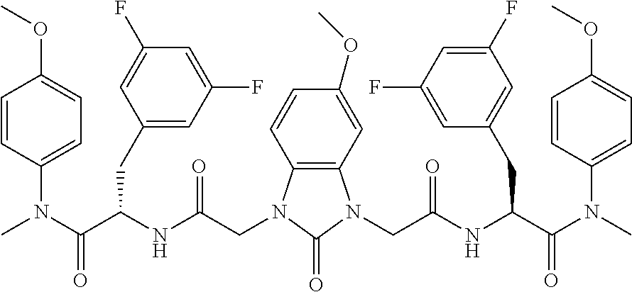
C12=C(C=C(OC)C=C1)N(CC(NC(C(N(C)C1=CC=C(OC)C=C1)=O)CC1=CC(F)=CC(F)=C1)=O)C(=O)N2CC(NC(C(N(C)C1=CC=C(OC)C=C1)=O)CC1=CC(F)=CC(F)=C1)=O
